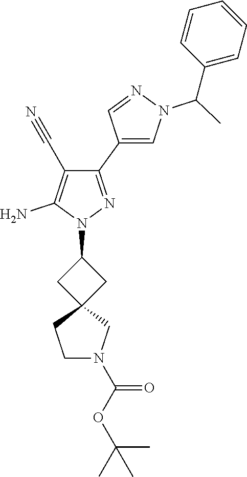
C1(C2=CN(C(C3=CC=CC=C3)C)N=C2)=NN(C2CC3(C2)CCN(C(OC(C)(C)C)=O)C3)C(N)=C1C#N
